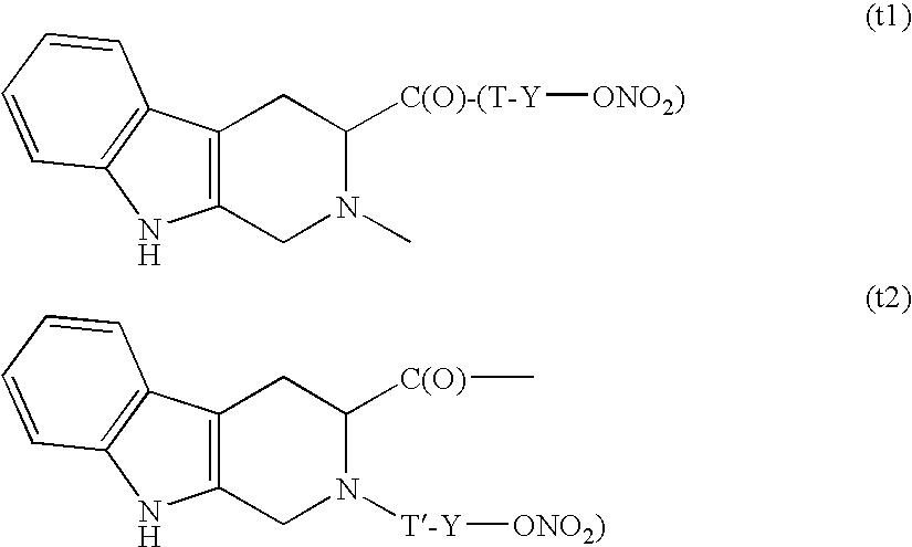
C12=C(CC([C(O)-(T-Y][ONO2)])N(C)C1)C1=C(N2)C=CC=C1.C12=C(CC([C(O)]C)N([T-Y][ONO2)])C1)C1=C(N2)C=CC=C1
